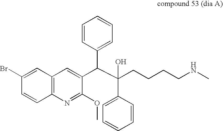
BrC1=CC2=C(C=C1)N=C(OC)C(C(C(CCCCNC)(C1=CC=CC=C1)O)C1=CC=CC=C1)=C2
